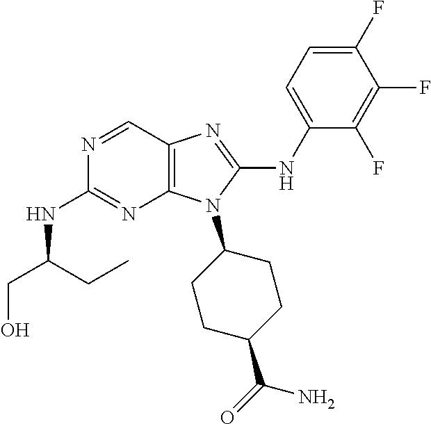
N1=CC2=C(N=C1NC(CO)CC)N(C1CCC(C(=O)N)CC1)C(NC1=CC=C(F)C(F)=C1F)=N2
